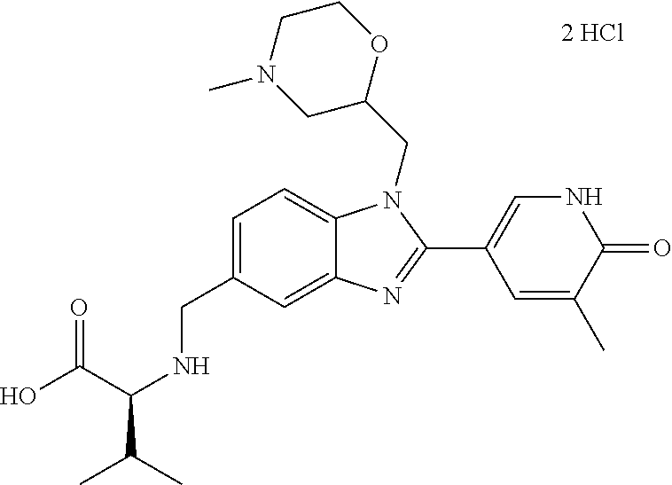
[2 HCl].C(C1=CC=C2C(=C1)N=C(C1=CNC(=O)C(C)=C1)N2CC1OCCN(C)C1)NC(C(C)C)C(O)=O
